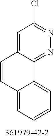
C12=CC=CC=C1C=CC1=CC(Cl)=NN=C21
